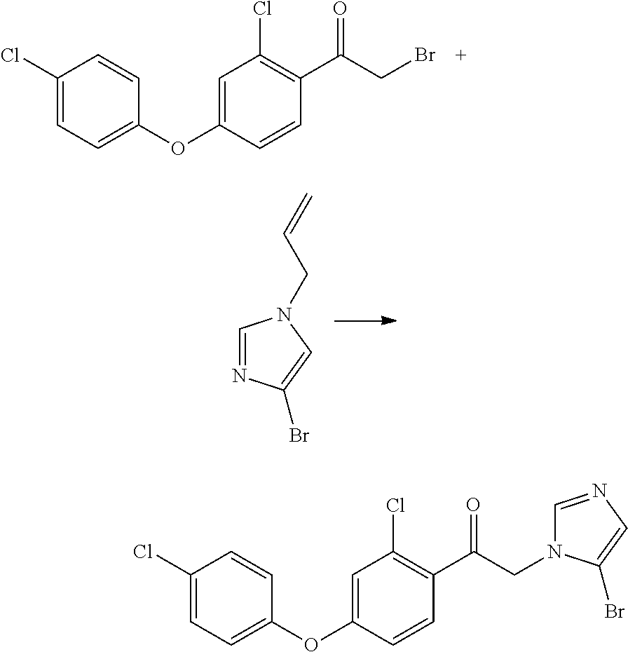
C1(Cl)=CC=C(OC2=CC(Cl)=C(C(CBr)=O)C=C2)C=C1.C1=NC(Br)=CN1CC=C.C1(Cl)=CC=C(OC2=CC(Cl)=C(C(CN3C=NC=C3Br)=O)C=C2)C=C1
